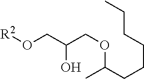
[R2]OCC(COC(CCCCCC)C)O
